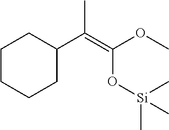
C1CCCC(C(=C(O[Si](C)(C)C)OC)C)C1
